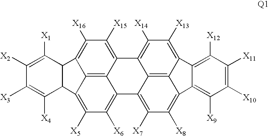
C12=C([X6])C([X5])=C3C4=C1C(=C([X15])C([X16])=C4C1C3C([X4])=C([X3])C([X2])=C1[X1])C1=C([X14])C([X13])=C3C4=C1C2=C([X7])C([X8])=C4C1=C([X9])C([X10])=C([X11])C([X12])=C31
